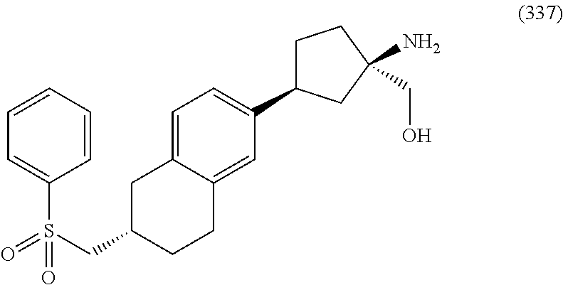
C1=CC=CC(S(CC2CCC3=CC(C4CCC(N)(CO)C4)=CC=C3C2)(=O)=O)=C1
